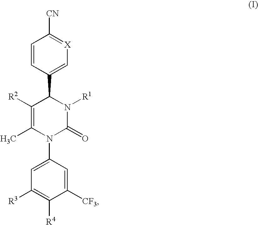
C1=CC(C2C([R2])=C(C)N(C3=CC([R3])=C([R4])C([CF3])=C3)C(=O)N2[R1])=C[X]=C1[CN]
